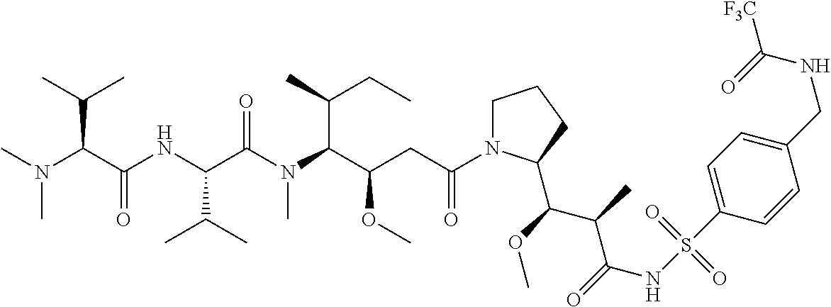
C1N(C(CC(C(N(C(C(NC(C(N(C)C)C(C)C)=O)C(C)C)=O)C)C(C)CC)OC)=O)C(C(OC)C(C)C(=O)NS(C2=CC=C(CNC([F3C])=O)C=C2)(=O)=O)CC1
